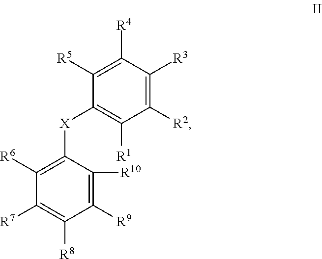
C1([R6])=C([X]C2=C([R1])C([R2])=C([R3])C([R4])=C2[R5])C([R10])=C([R9])C([R8])=C1[R7]
